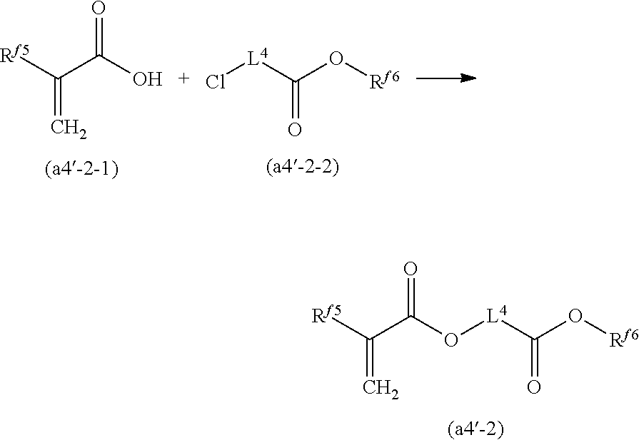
[Rf5]C(C(O[L4]C(O[Rf6])=O)=O)=C.Cl[L4]C(O[Rf6])=O.[Rf5]C(C(O)=O)=C
